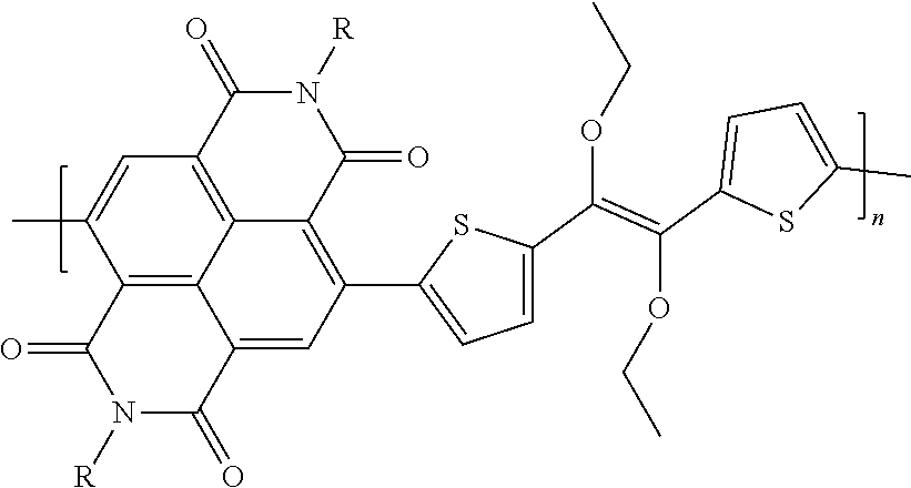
C1(C2=CC=C(C(=C(C3=CC=C(C)S3)OCC)OCC)S2)=C2C3=C(C=C(C)C4=C3C(=C1)C(=O)N([R])C4=O)C(=O)N([R])C2=O
